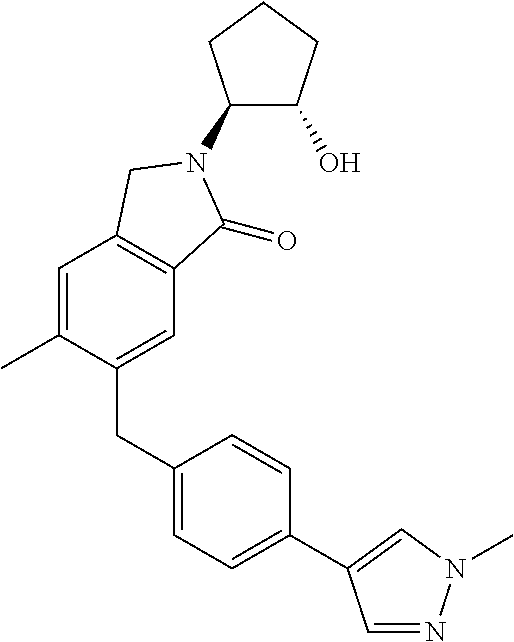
C1(N2C(=O)C3=C(C=C(C)C(CC4=CC=C(C5=CN(C)N=C5)C=C4)=C3)C2)C(O)CCC1
